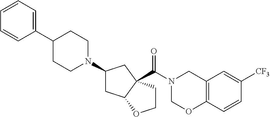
N1(C2CC3C(C(N4COC5=C(C4)C=C([CF3])C=C5)=O)(C2)CCO3)CCC(C2=CC=CC=C2)CC1
